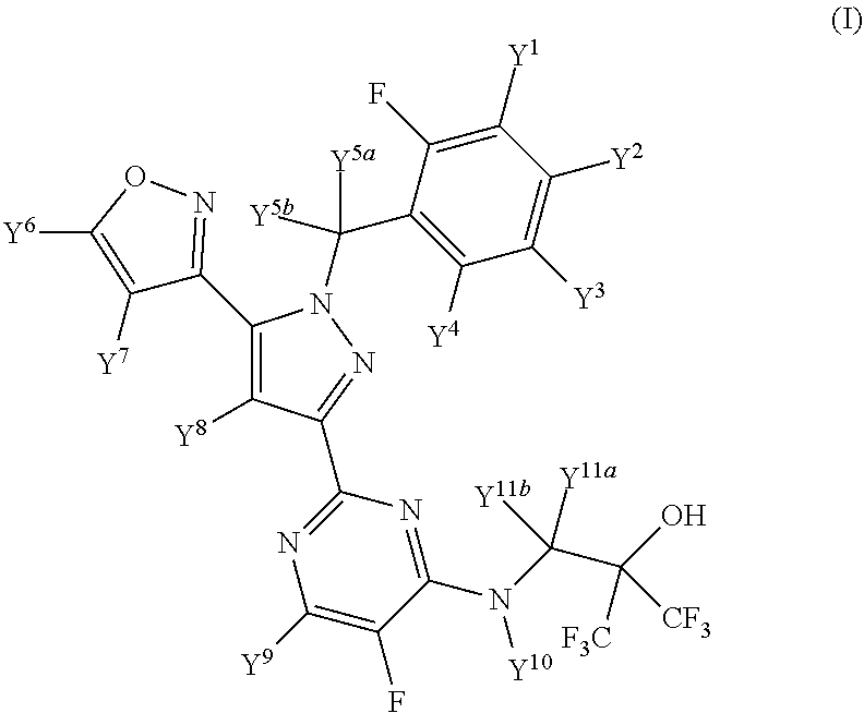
C1([Y1])=C(F)C(C([Y5a])([Y5b])N2C(C3=NOC([Y6])=C3[Y7])=C([Y8])C(C3=NC([Y9])=C(F)C(N([Y10])C([Y11a])(C(O)([F3C])[CF3])[Y11b])=N3)=N2)=C([Y4])C([Y3])=C1[Y2]
